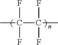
CC(F)(F)C(F)(F)C
